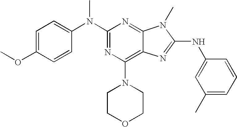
N(C1=NC(N2CCOCC2)=C2C(=N1)N(C)C(NC1=CC(C)=CC=C1)=N2)(C1=CC=C(OC)C=C1)C
